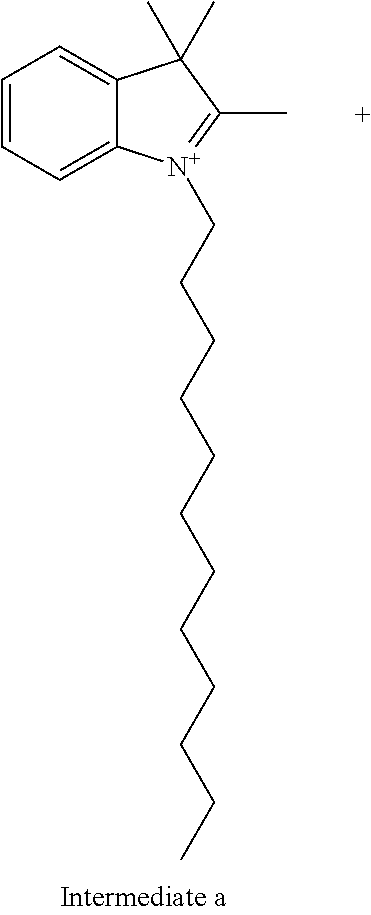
C1=CC=C2C(=C1)C(C)(C)C(C)=[N+]2CCCCCCCCCCCC
